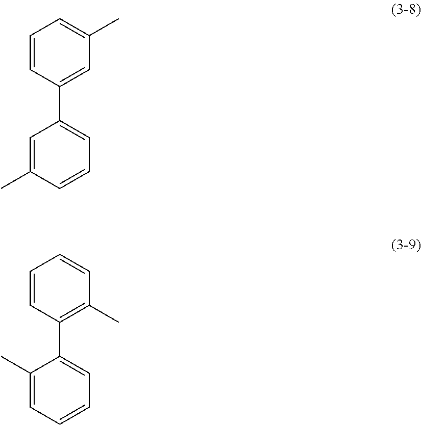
C1=CC(C2=CC=CC(C)=C2)=CC(C)=C1.C1=CC(C2=CC=CC=C2C)=C(C)C=C1
